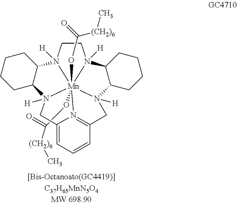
C1CN2([H])[Mn]345(OC(=O)[(CH2)6]C)(OC(=O)[(CH2)6]C)N1([H])C1C(CCCC1)N3([H])CC1=N4C(=CC=C1)CN5([H])C1C2CCCC1
